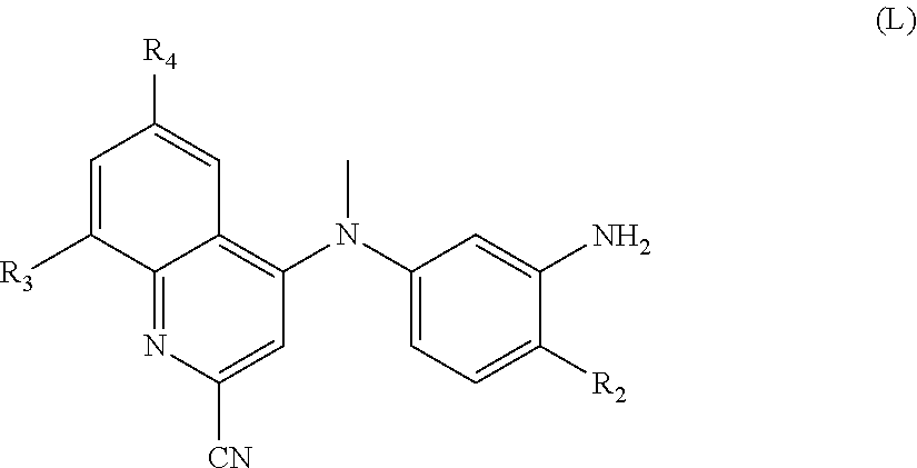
C1=C([R3])C2=NC([CN])=CC(N(C3=CC=C([R2])C(N)=C3)C)=C2C=C1[R4]
